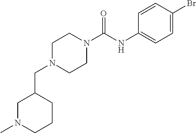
C(N1CCN(C(NC2=CC=C(Br)C=C2)=O)CC1)C1CN(C)CCC1
